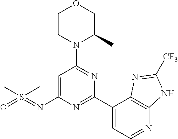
O1CCN(C2=NC(C3=CC=NC4=C3N=C([CF3])N4)=NC(N=S(=O)(C)C)=C2)C(C)C1
